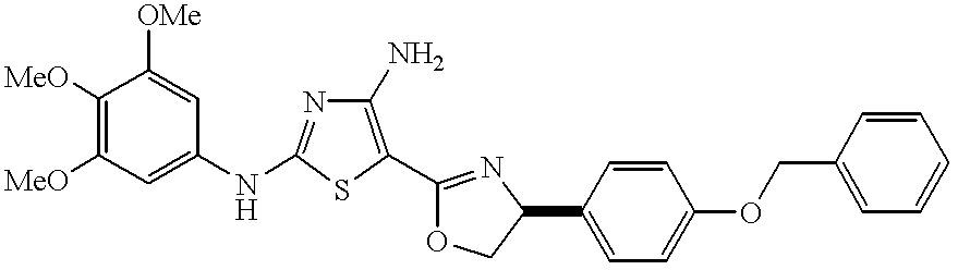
C1([MeO])=C([MeO])C=C(NC2=NC(N)=C(C3=NC(C4=CC=C(OCC5=CC=CC=C5)C=C4)CO3)S2)C=C1[OMe]
